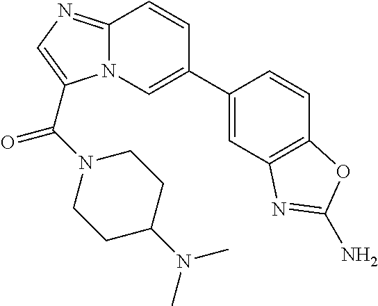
C1(C2=CN3C(=NC=C3C(=O)N3CCC(N(C)C)CC3)C=C2)=CC2=C(C=C1)OC(N)=N2
